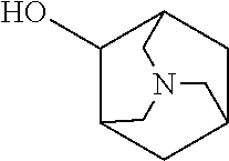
C1C2CC3C(O)C1CN(C2)C3
